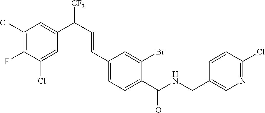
C1(Cl)=C(F)C(Cl)=CC(C(C=CC2=CC=C(C(NCC3=CN=C(Cl)C=C3)=O)C(Br)=C2)[CF3])=C1
